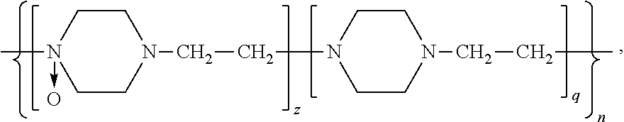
CN1(->O)CCN(CCN2CCN(CCC)CC2)CC1
